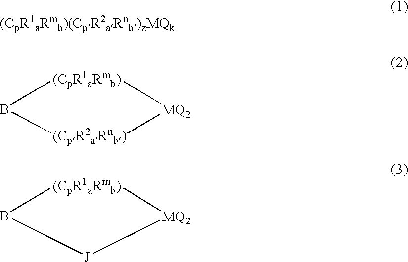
[(CpR1aRmb)]1[MQ2][(CpR2aRnb)]B1.[(CpR1aRmb)]1[MQ2][J]B1
